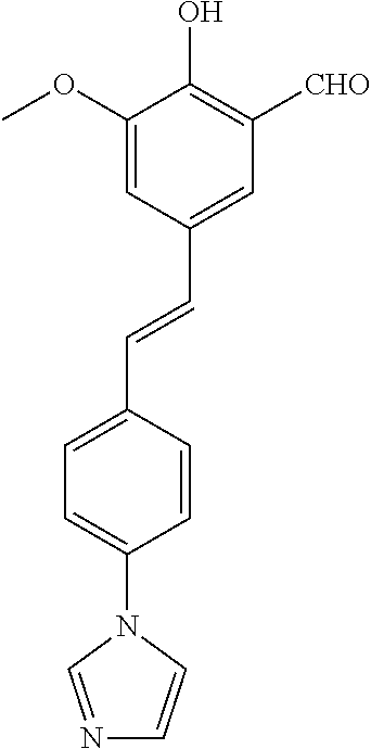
C1=C(OC)C(O)=C([CHO])C=C1C=CC1=CC=C(N2C=NC=C2)C=C1
